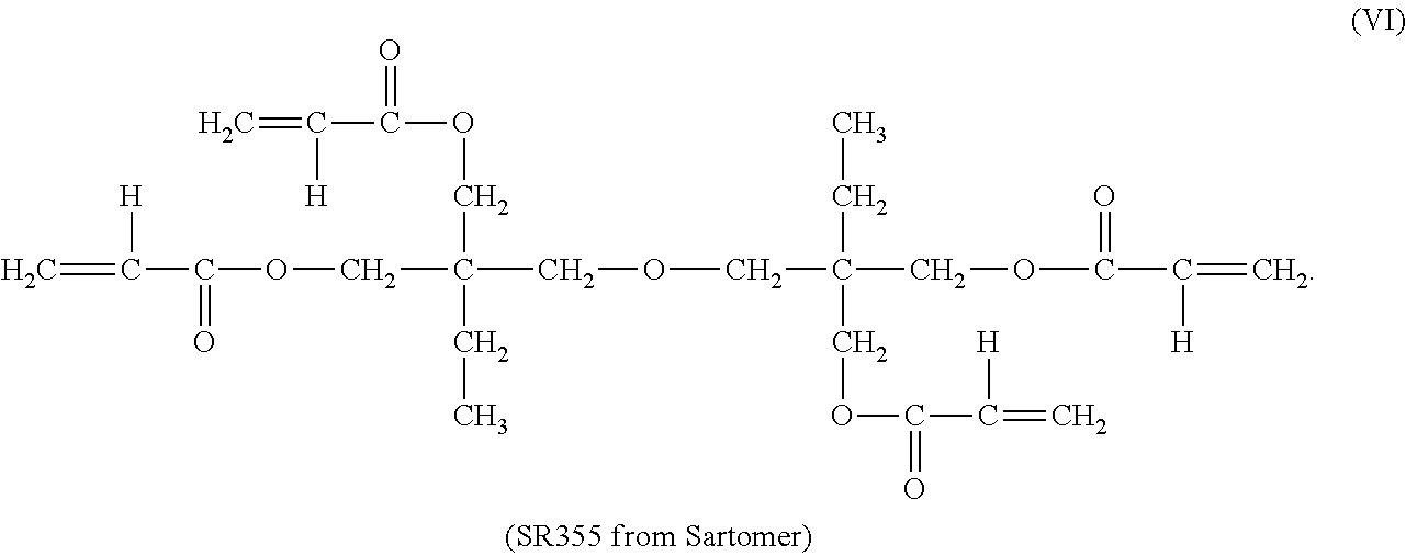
C=C(C(=O)OCC(COC(C([H])=C)=O)(COCC(CC)(COC(C([H])=C)=O)COC(=O)C(=C)[H])CC)[H]
